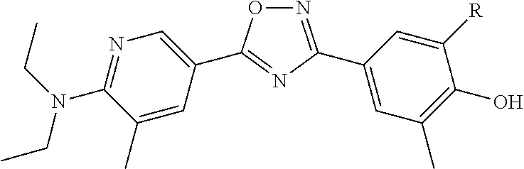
N1=C(N(CC)CC)C(C)=CC(C2=NC(C3=CC(C)=C(O)C([R])=C3)=NO2)=C1
